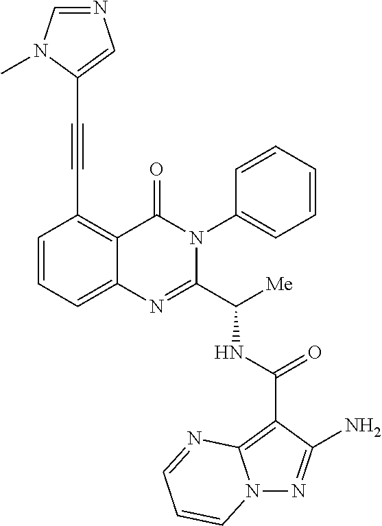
C1(C(NC(C2=NC3=CC=CC(C#CC4=CN=CN4C)=C3C(=O)N2C2=CC=CC=C2)[Me])=O)=C2N(N=C1N)C=CC=N2
